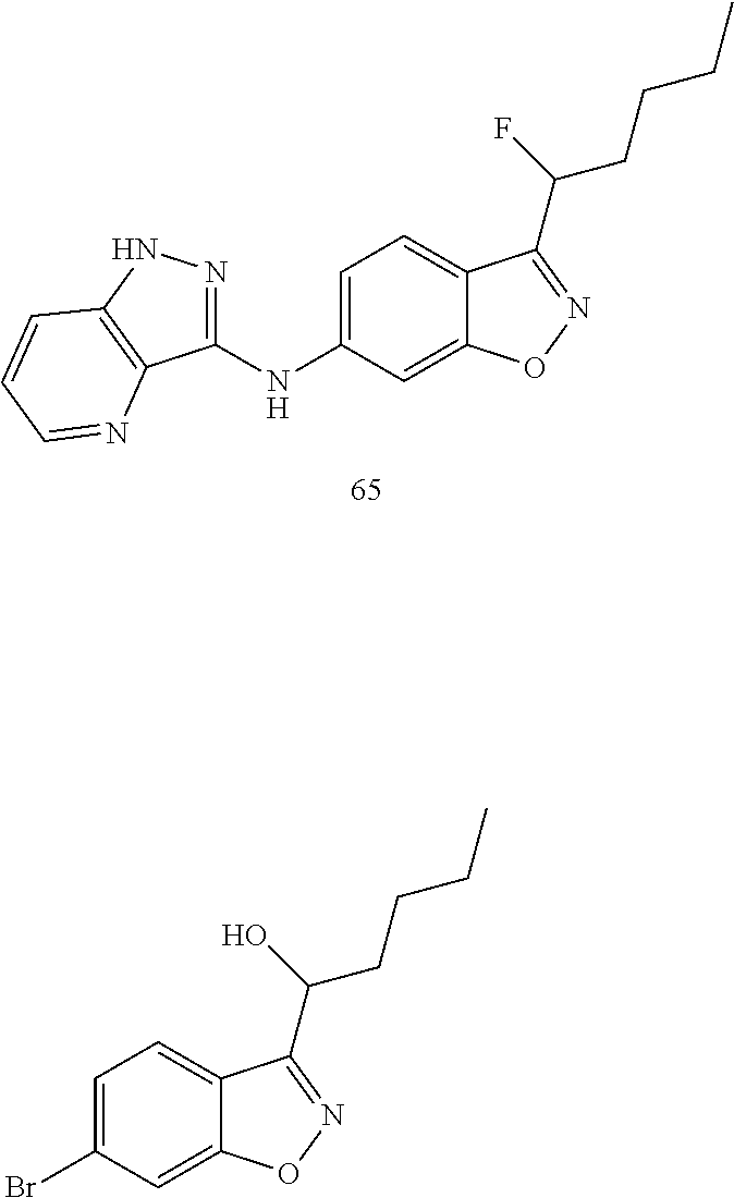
C1=C(NC2=NNC3=C2N=CC=C3)C=C2C(=C1)C(C(CCCC)F)=NO2.C1=C(Br)C=C2C(=C1)C(C(CCCC)O)=NO2
